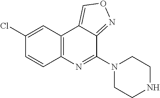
C12=C(C=C(Cl)C=C1)C1=CON=C1C(N1CCNCC1)=N2
